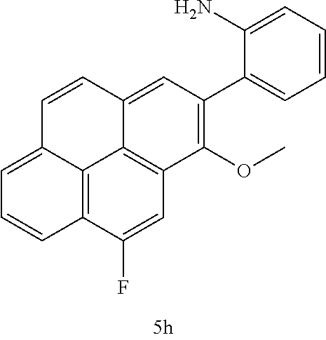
C12=C3C(F)=CC4=C1C(=CC(C1=CC=CC=C1N)=C4OC)C=CC2=CC=C3
